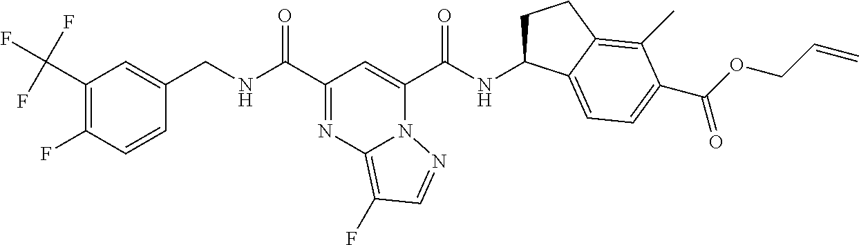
C1(C(F)(F)F)=C(F)C=CC(CNC(C2=NC3=C(F)C=NN3C(C(NC3CCC4=C(C)C(C(OCC=C)=O)=CC=C34)=O)=C2)=O)=C1
